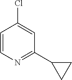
C1=CN=C(C2CC2)C=C1Cl
